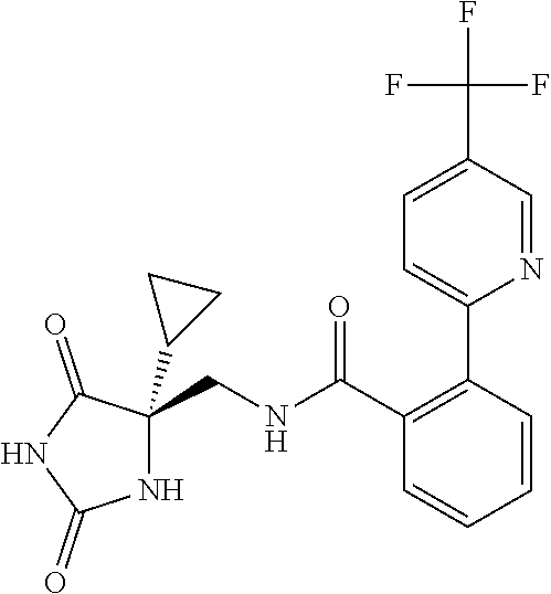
N1C(CNC(C2=C(C3=CC=C(C(F)(F)F)C=N3)C=CC=C2)=O)(C2CC2)C(=O)NC1=O
